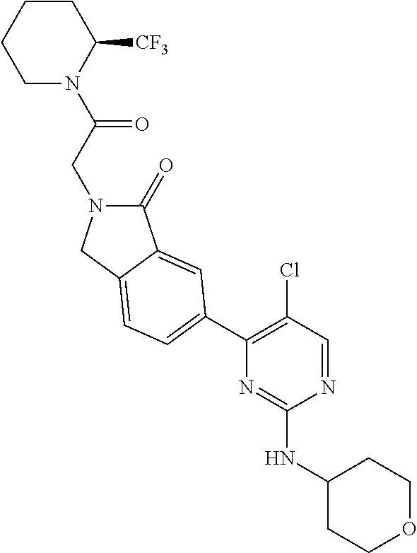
N1(C(CN2C(=O)C3=CC(C4=C(Cl)C=NC(NC5CCOCC5)=N4)=CC=C3C2)=O)C([CF3])CCCC1
